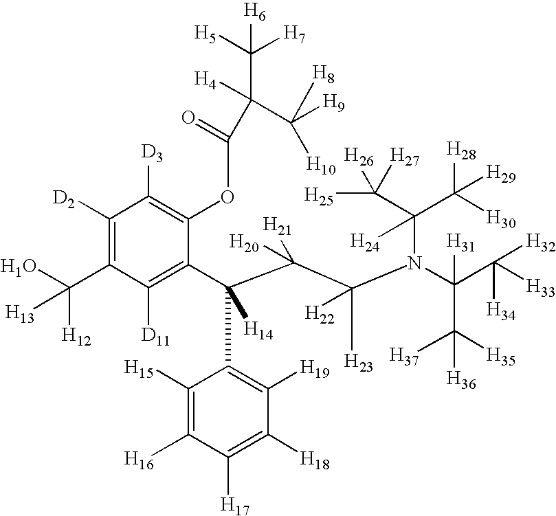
C1([D2])=C(C(O)([H12])[H13])C([D11])=C(C(C(C(N(C(C([H33])([H34])[H32])([H31])C([H35])([H37])[H36])C(C([H25])([H26])[H27])(C([H28])([H29])[H30])[H24])([H23])[H22])([H20])[H21])(C2=C([H19])C([H18])=C([H17])C([H16])=C2[H15])[H14])C(OC(=O)C([H4])(C([H9])([H8])[H10])C([H5])([H7])[H6])=C1[D3]
